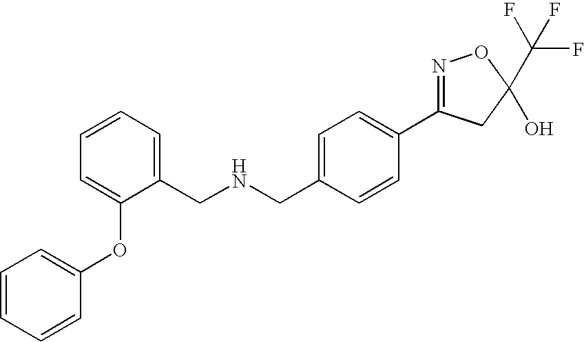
C1(CNCC2=CC=CC=C2OC2=CC=CC=C2)=CC=C(C2=NOC(C(F)(F)F)(O)C2)C=C1
